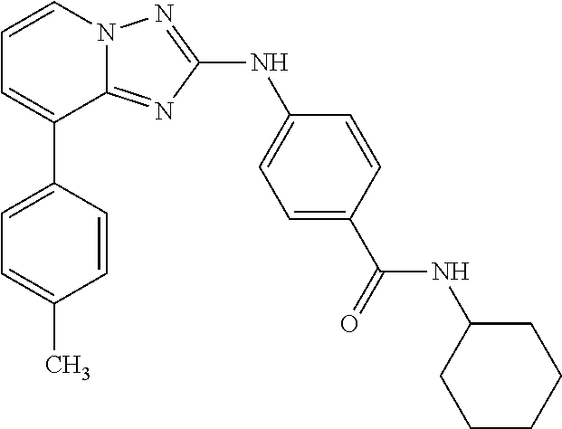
C1=CN2C(=NC(NC3=CC=C(C(=O)NC4CCCCC4)C=C3)=N2)C(C2=CC=C(C)C=C2)=C1
